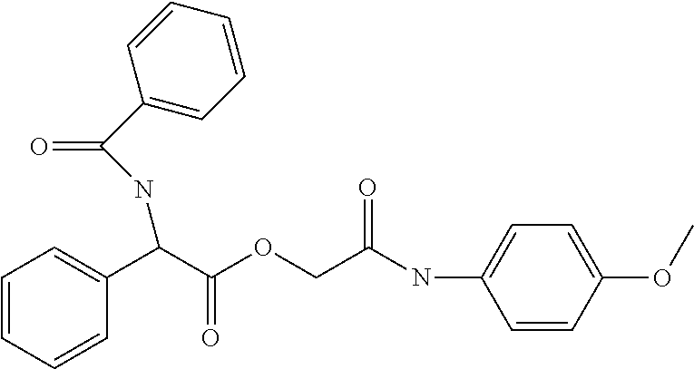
C(OCC(NC1=CC=C(OC)C=C1)=O)(=O)C(C1=CC=CC=C1)NC(=O)C1=CC=CC=C1
